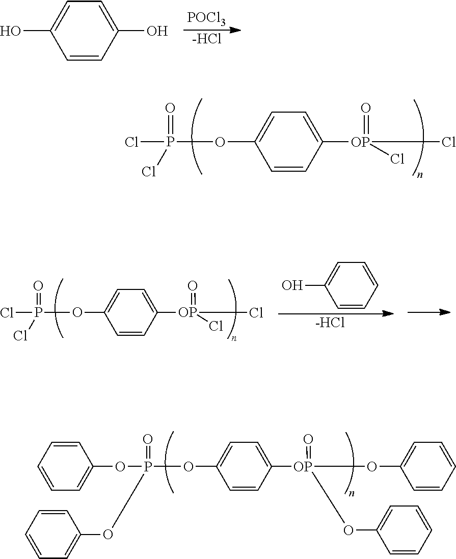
C1=CC(O)=CC=C1O.[POCl3].[-HCl].C1=CC([OP](=O)(Cl)Cl)=CC=C1OP(Cl)(=O)Cl.C1=CC([OP](=O)(Cl)Cl)=CC=C1OP(Cl)(=O)Cl.C1=CC=CC=C1O.[-HCl].C1=CC([OP](=O)(OC2=CC=CC=C2)OC2=CC=CC=C2)=CC=C1OP(OC1=CC=CC=C1)(=O)OC1=CC=CC=C1
